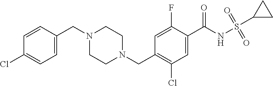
C1=CC(CN2CCN(CC3=C(Cl)C=C(C(NS(C4CC4)(=O)=O)=O)C(F)=C3)CC2)=CC=C1Cl
